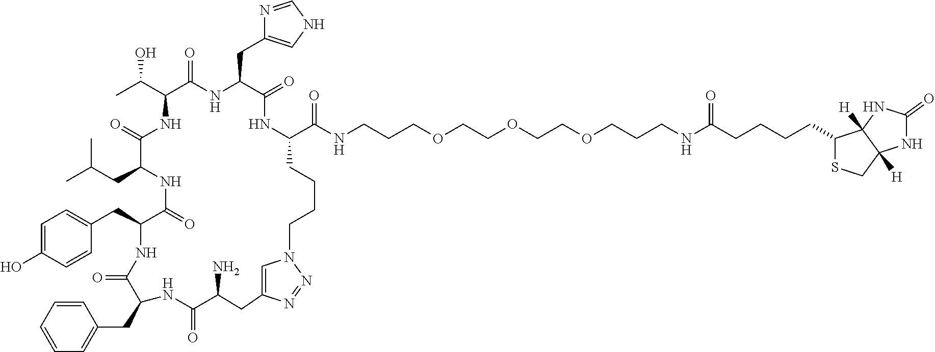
C1=CC=CC(CC2C(=O)NC(CC3=CC=C(O)C=C3)C(=O)NC(CC(C)C)C(=O)NC(C(C)O)C(=O)NC(CC3=CNC=N3)C(=O)NC(C(NCCCOCCOCCOCCCNC(CCCCC3SCC4([H])C3([H])NC(=O)N4)=O)=O)CCCCN3C=C(CC(N)C(=O)N2)N=N3)=C1
